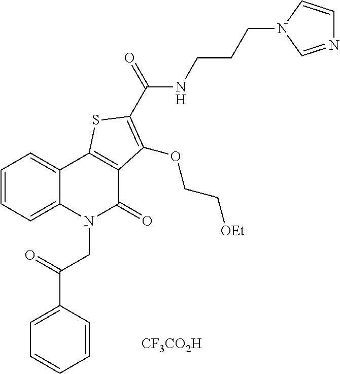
C1(C(=O)CN2C(=O)C3=C(C4=CC=CC=C24)SC(C(NCCCN2C=NC=C2)=O)=C3OCC[OEt])=CC=CC=C1.[CF3CO2H]
